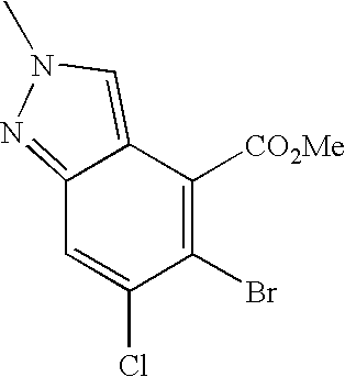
C1=C(Cl)C(Br)=C([CO2Me])C2=CN(C)N=C12
